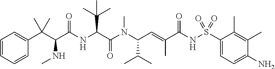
C(C(N(C(C=C(C(NS(C1=CC=C(N)C(C)=C1C)(=O)=O)=O)C)C(C)C)C)=O)(C(C)(C)C)NC(C(C(C1=CC=CC=C1)(C)C)NC)=O
